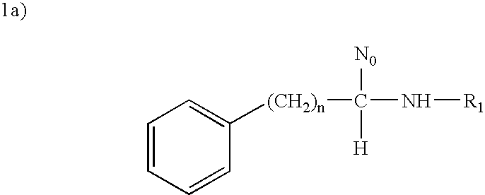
C1=CC=CC([(CH2)n]C(N[R1])([N0])[H])=C1
